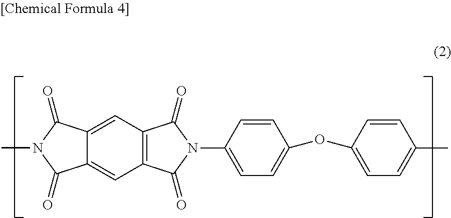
C1(=O)N(C)C(=O)C2=CC3=C(C=C12)C(=O)N(C1=CC=C(OC2=CC=C(C)C=C2)C=C1)C3=O
